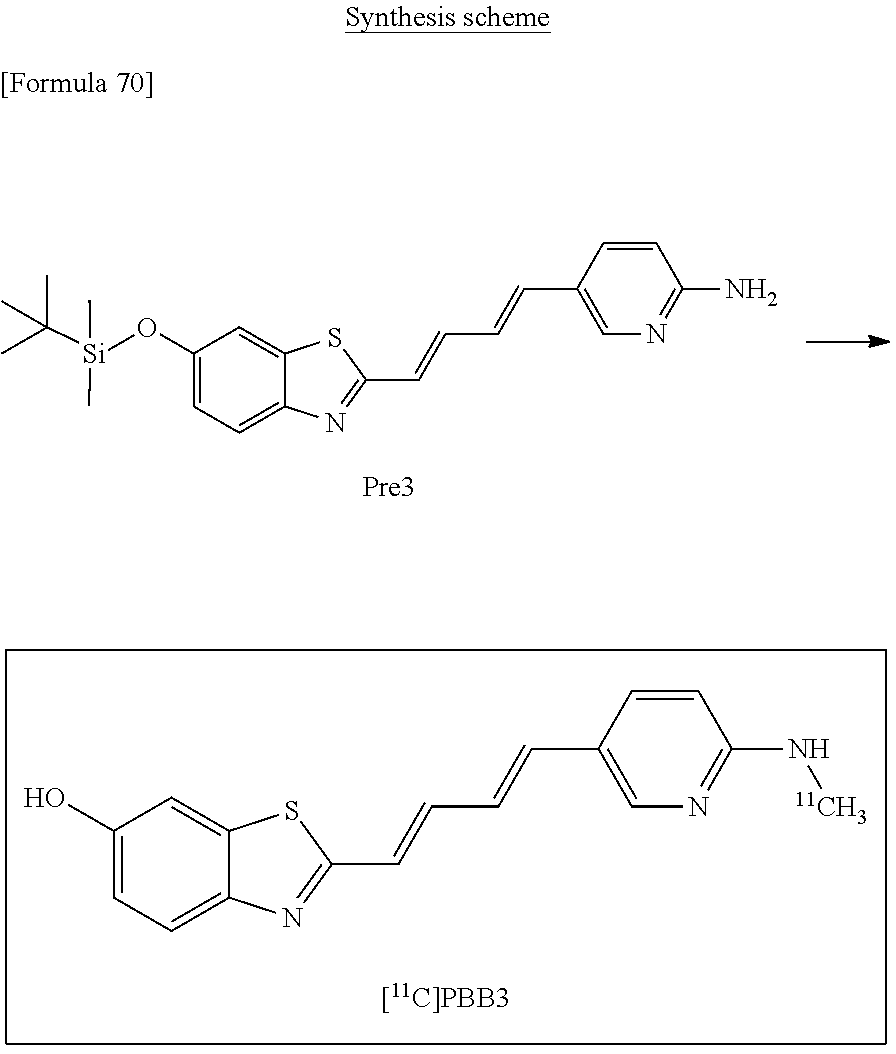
C1(O)=CC=C2C(=C1)SC(C=CC=CC1=CN=C(N[11CH3])C=C1)=N2.C1(O[Si](C(C)(C)C)(C)C)=CC=C2C(=C1)SC(C=CC=CC1=CN=C(N)C=C1)=N2
